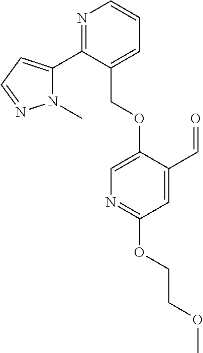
N1(C)C(C2=NC=CC=C2COC2=CN=C(OCCOC)C=C2C=O)=CC=N1
